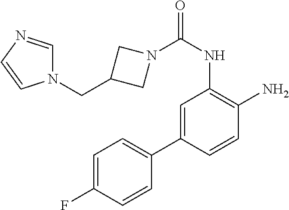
C1=C(C2=CC=C(F)C=C2)C=CC(N)=C1NC(=O)N1CC(CN2C=NC=C2)C1
